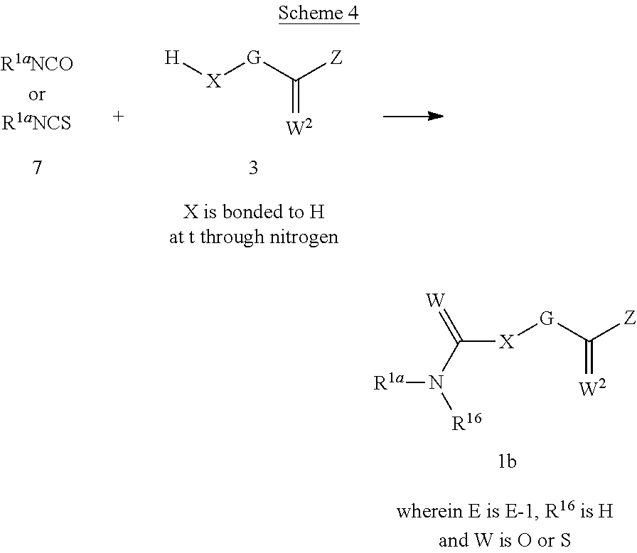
[H][X][G]C([Z])=[W2].[R1a]N(C([X][G]C([Z])=[W2])=[W])[R16]
